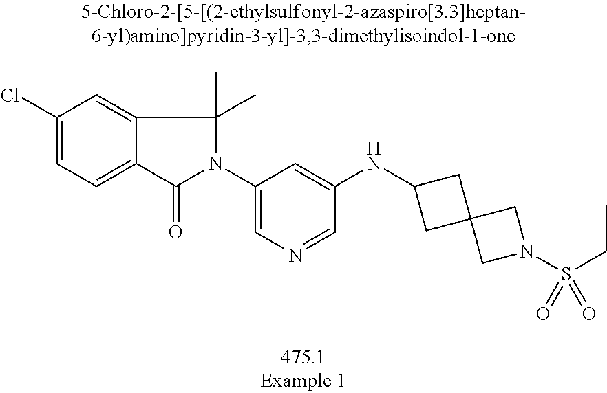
C1(Cl)=CC=C2C(=C1)C(C)(C)N(C1=CN=CC(NC3CC4(C3)CN(S(CC)(=O)=O)C4)=C1)C2=O
